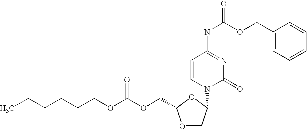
CCCCCCOC(OCC1OCC(N2C(=O)N=C(NC(=O)OCC3=CC=CC=C3)C=C2)O1)=O
